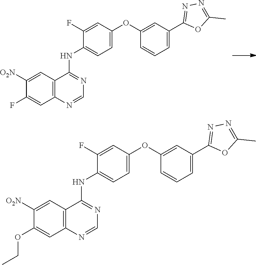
C1=C(OC2=CC(C3=NN=C(C)O3)=CC=C2)C=C(F)C(NC2=NC=NC3=C2C=C([O2N])C(F)=C3)=C1.C1=C(OC2=CC(C3=NN=C(C)O3)=CC=C2)C=C(F)C(NC2=NC=NC3=C2C=C([O2N])C(OCC)=C3)=C1
